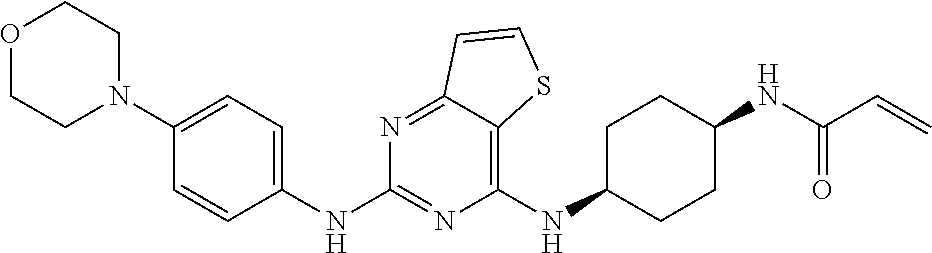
C1(NC2CCC(NC(C=C)=O)CC2)=C2C(=NC(NC3=CC=C(N4CCOCC4)C=C3)=N1)C=CS2
